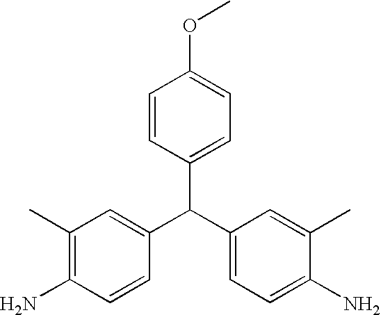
C1(C(C2=CC=C(N)C(C)=C2)C2=CC(C)=C(N)C=C2)=CC=C(OC)C=C1
